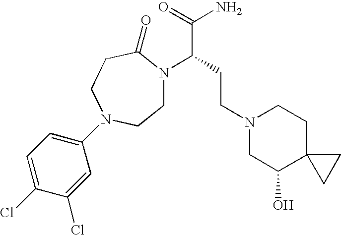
C1N(C(C(N)=O)CCN2CC(O)C3(CC2)CC3)C(=O)CCN(C2=CC=C(Cl)C(Cl)=C2)C1
